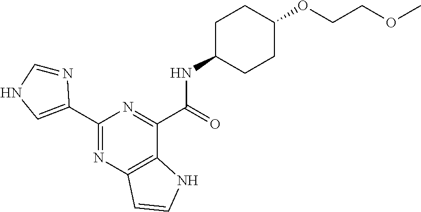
C1(C2=CNC=N2)=NC2=C(C(C(=O)NC3CCC(OCCOC)CC3)=N1)NC=C2
